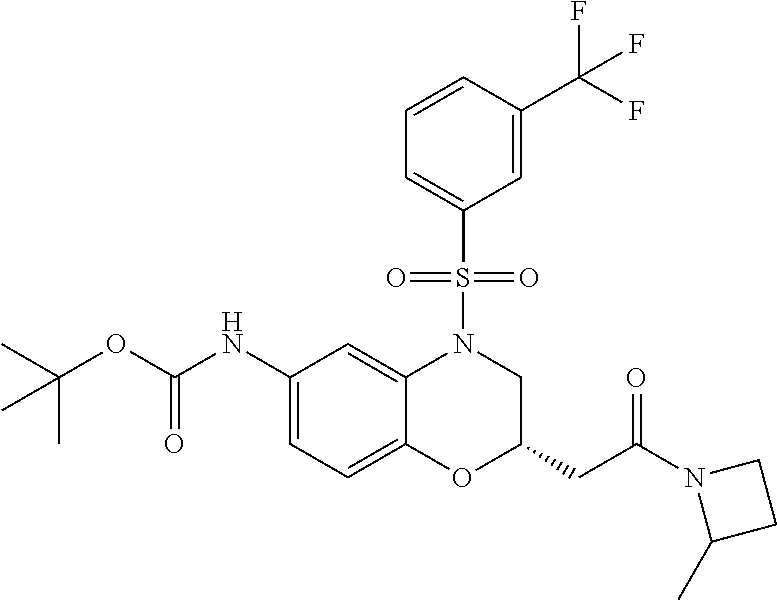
C1(NC(OC(C)(C)C)=O)=CC=C2C(=C1)N(S(C1=CC=CC(C(F)(F)F)=C1)(=O)=O)CC(CC(=O)N1C(C)CC1)O2
